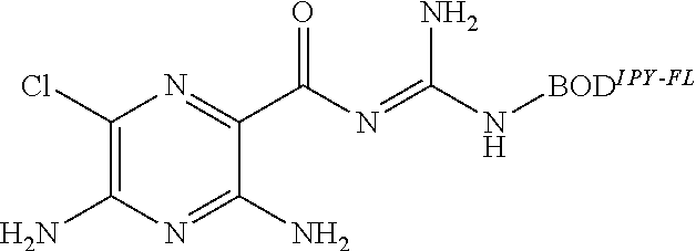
C1(Cl)=C(N)N=C(N)C(C(N=C(N[BODIPY-FL])N)=O)=N1
